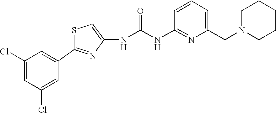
C(NC1=NC(CN2CCCCC2)=CC=C1)(=O)NC1=CSC(C2=CC(Cl)=CC(Cl)=C2)=N1
